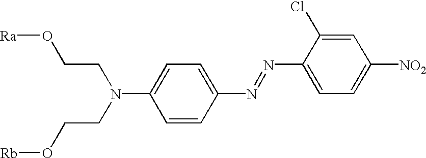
C1=CC(N=NC2=CC=C([NO2])C=C2Cl)=CC=C1N(CCO[Rb])CCO[Ra]
